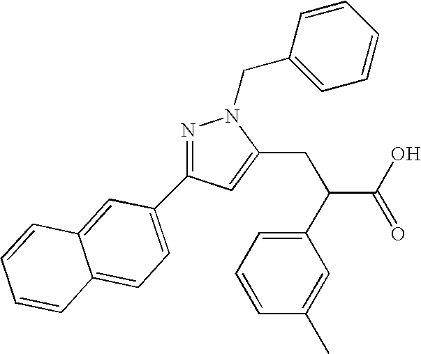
C1=C(CC(C2=CC=CC(C)=C2)C(O)=O)N(CC2=CC=CC=C2)N=C1C1=CC=C2C(=C1)C=CC=C2
